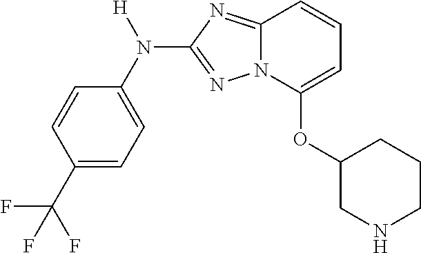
C1=CC(C(F)(F)F)=CC=C1N([H])C1=NN2C(=N1)C=CC=C2OC1CNCCC1
